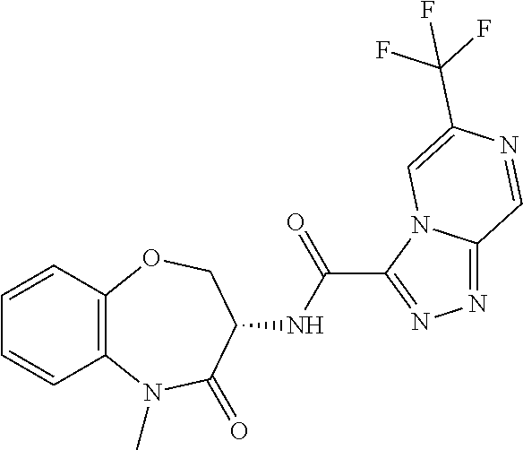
C12=C(C=CC=C1)OCC(NC(=O)C1=NN=C3N1C=C(C(F)(F)F)N=C3)C(=O)N2C
